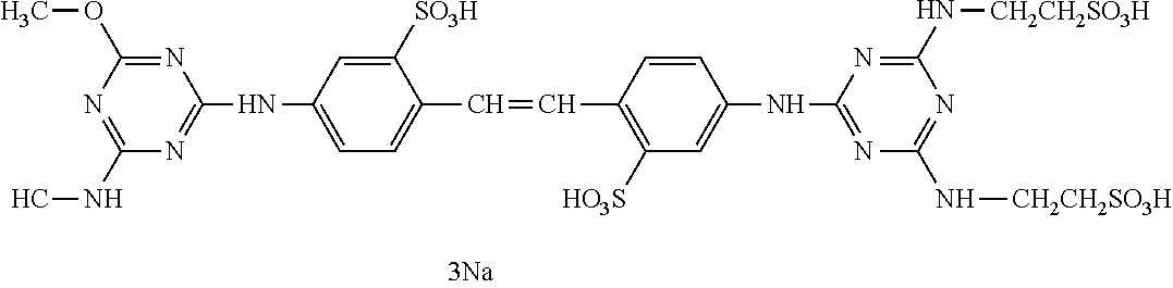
C1([SO3H])=CC(NC2=NC(NC)=NC(OC)=N2)=CC=C1C=CC1=C([HO3S])C=C(NC2=NC(N[CH2CH2SO3H])=NC(N[CH2CH2SO3H])=N2)C=C1
